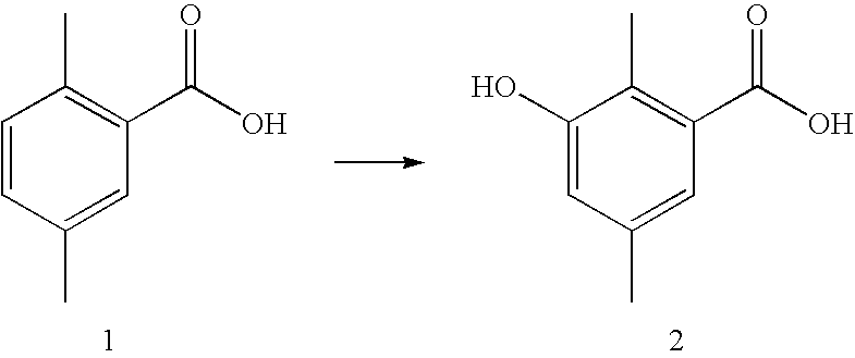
C1(O)=CC(C)=CC(C(O)=O)=C1C.C1=CC(C)=CC(C(O)=O)=C1C
